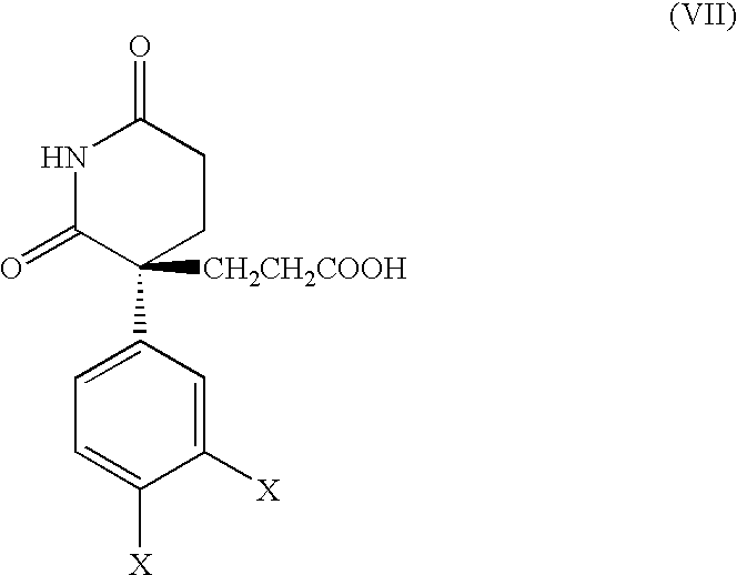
C1([X])=CC(C2([CH2CH2COOH])CCC(=O)NC2=O)=CC=C1[X]
